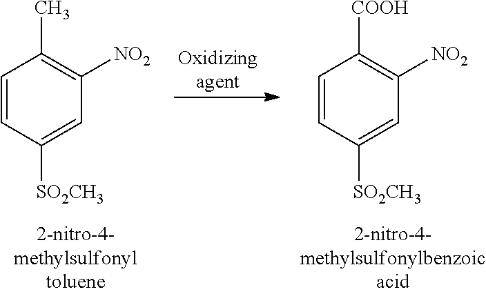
[Oxidizingagent].C1=CC([SO2CH3])=CC([NO2])=C1C.C1=CC([SO2CH3])=CC([NO2])=C1[COOH]
